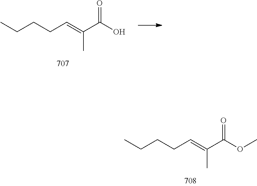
OC(C(=CCCCC)C)=O.O(C(C(=CCCCC)C)=O)C
